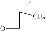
O1CC(C)(C)C1
